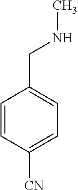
C1=CC([CN])=CC=C1CNC
